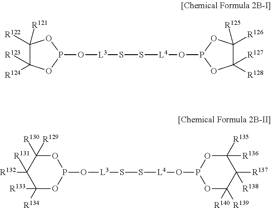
C1([R122])([R121])C([R123])([R124])OP(O[L3]SS[L4]OP2OC([R126])([R125])C([R127])([R128])O2)O1.P1(O[L3]SS[L4]OP2OC([R139])([R140])C([R137])([R138])C([R135])([R136])O2)OC([R130])([R129])C([R132])([R131])C([R134])([R133])O1
